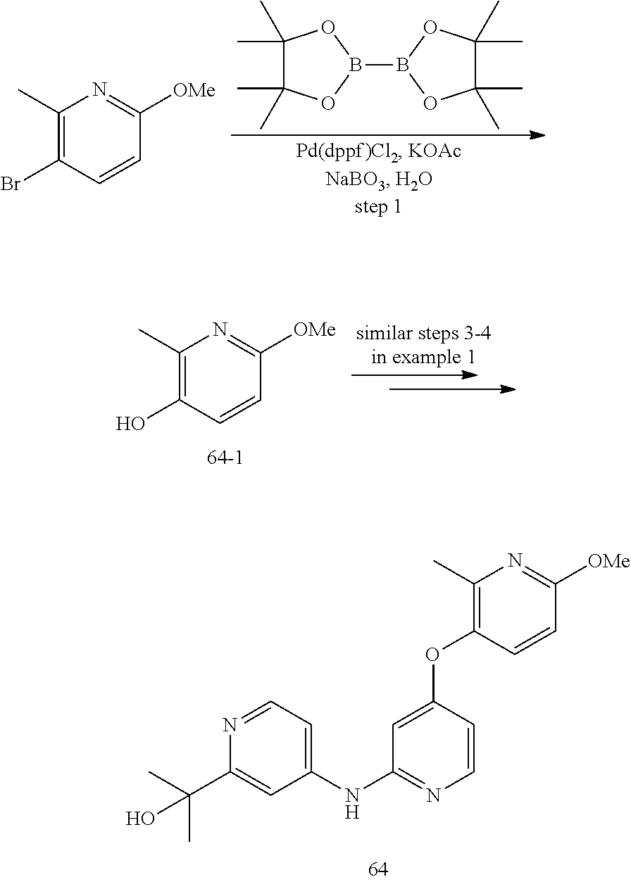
N1=CC=C(NC2=NC=CC(OC3=C(C)N=C([OMe])C=C3)=C2)C=C1C(C)(C)O.C1(C)(C)C(C)(C)OB(B2OC(C)(C)C(C)(C)O2)O1.C1(C)=C(Br)C=CC([OMe])=N1.C1(C)=C(O)C=CC([OMe])=N1
